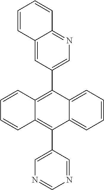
C1=CC=C2C(=C1)C(C1=CN=CN=C1)=C1C(=C2C2=CN=C3C(=C2)C=CC=C3)C=CC=C1
